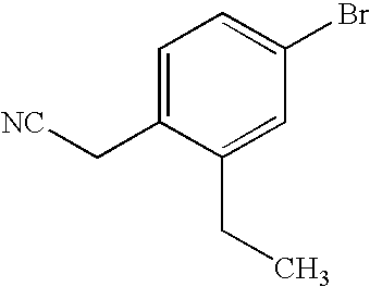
C1=C(C[NC])C(CC)=CC(Br)=C1
